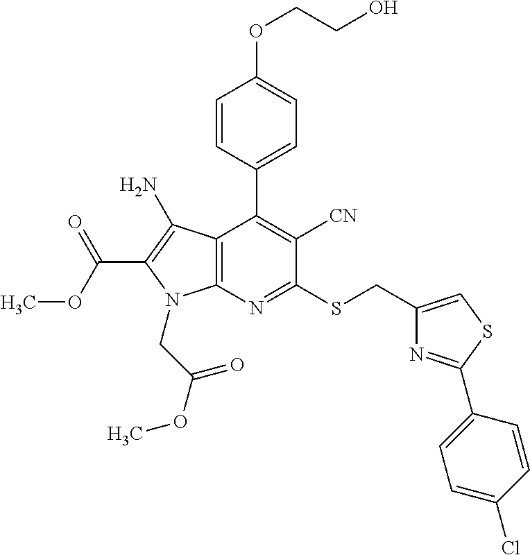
C12=C(N=C(SCC3=CSC(C4=CC=C(Cl)C=C4)=N3)C([CN])=C1C1=CC=C(OCCO)C=C1)N(CC(OC)=O)C(C(OC)=O)=C2N
